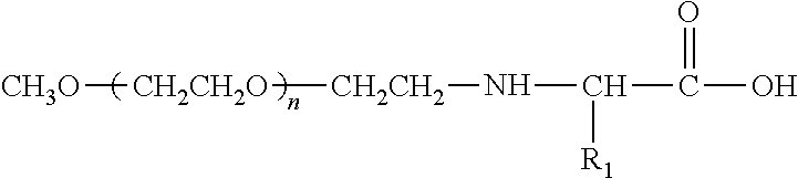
[CH2CH2]([CH2CH2O][CH3O])NC([R1])C(=O)O
